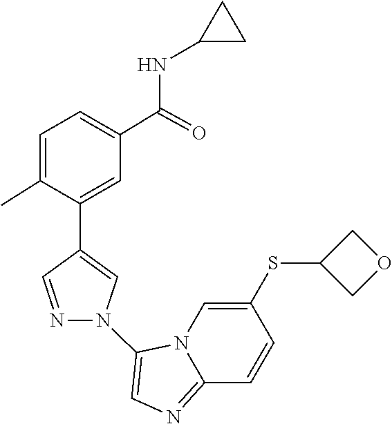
N12C(=NC=C1N1C=C(C3=CC(C(NC4CC4)=O)=CC=C3C)C=N1)C=CC(SC1COC1)=C2
